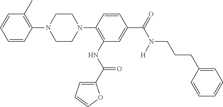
C1=CC=CC(N2CCN(C3=C(NC(=O)C4=CC=CO4)C=C(C(N(CCCC4=CC=CC=C4)[H])=O)C=C3)CC2)=C1C
